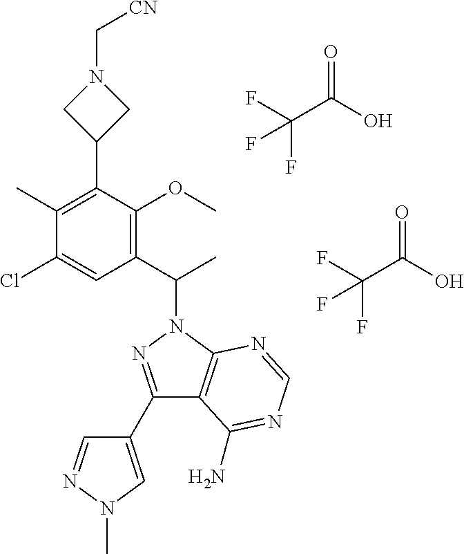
C1(C)=C(C2CN(C[CN])C2)C(OC)=C(C(C)N2N=C(C3=CN(C)N=C3)C3=C2N=CN=C3N)C=C1Cl.FC(C(O)=O)(F)F.FC(C(O)=O)(F)F
